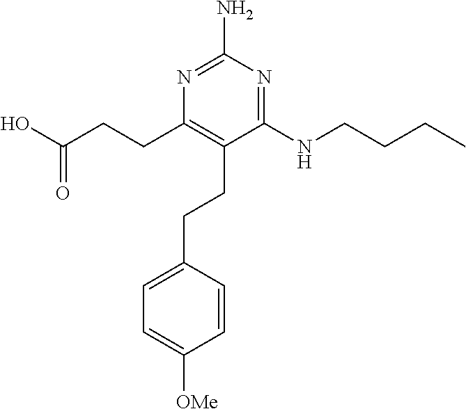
C1(NCCCC)=NC(N)=NC(CCC(O)=O)=C1CCC1=CC=C([OMe])C=C1
